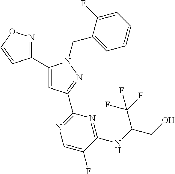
C1(C2=NOC=C2)=CC(C2=NC=C(F)C(NC(CO)C(F)(F)F)=N2)=NN1CC1=CC=CC=C1F
